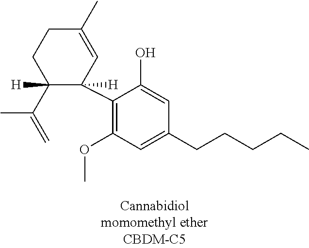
C1(C2=C(OC)C=C(CCCCC)C=C2O)([H])C=C(C)CCC1(C(=C)C)[H]
